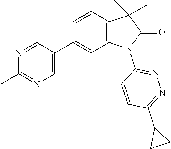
C1(C2=CN=C(C)N=C2)=CC2=C(C=C1)C(C)(C)C(=O)N2C1=NN=C(C2CC2)C=C1
